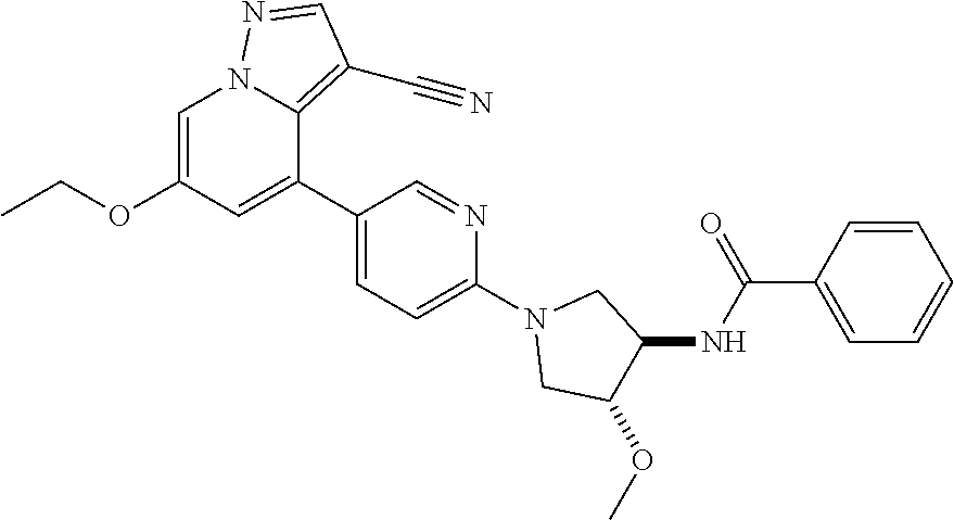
C1=C(OCC)C=C(C2=CC=C(N3CC(OC)C(NC(C4=CC=CC=C4)=O)C3)N=C2)C2=C(C#N)C=NN12
